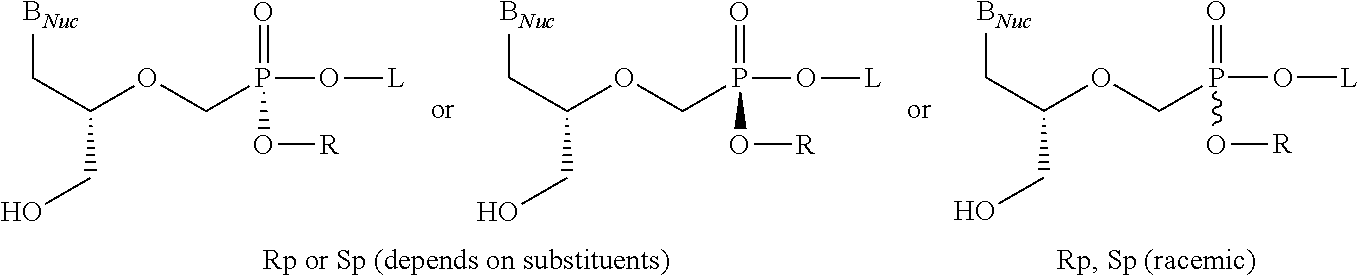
C(C(OCP(O[L])(=O)O[R])CO)[BNuc].C(C(OCP(O[L])(=O)O[R])CO)[BNuc].C(C(OCP(O[L])(=O)O[R])CO)[BNuc]
